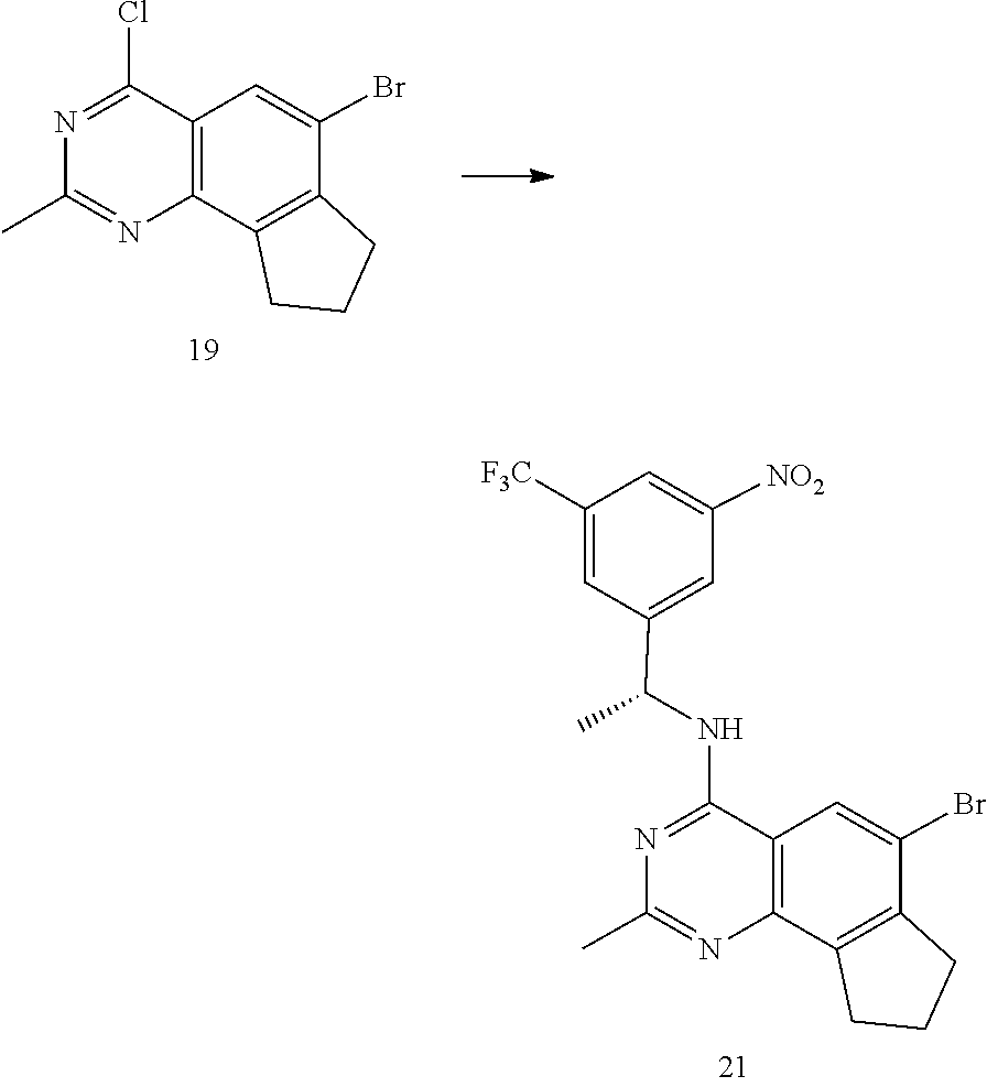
N1=C(NC(C2=CC([NO2])=CC([F3C])=C2)C)C2=C(N=C1C)C1=C(C(Br)=C2)CCC1.N1=C(Cl)C2=C(N=C1C)C1=C(C(Br)=C2)CCC1
